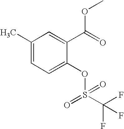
C1(C)=CC=C(OS(C(F)(F)F)(=O)=O)C(C(=O)OC)=C1
